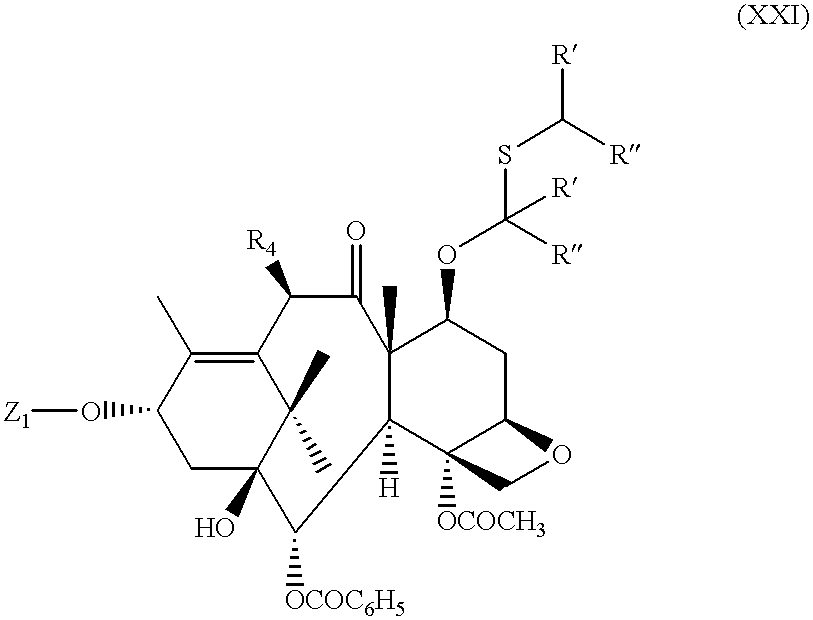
C1(O[Z1])CC2(O)C(C)(C)C(=C1C)C([R4])C(=O)C1(C)C([H])(C3([OCOCH3])C(CC1OC([R])(SC([R])[R])[R])OC3)C2[OCOC6H5]
